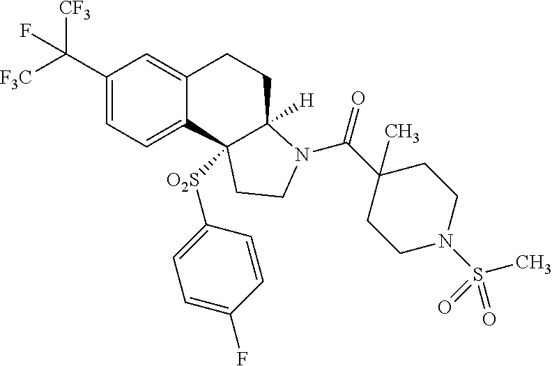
C1(C([F3C])([CF3])F)=CC=C2C(=C1)CCC1([H])C2([O2S]C2=CC=C(F)C=C2)CCN1C(C1(C)CCN(S(C)(=O)=O)CC1)=O
